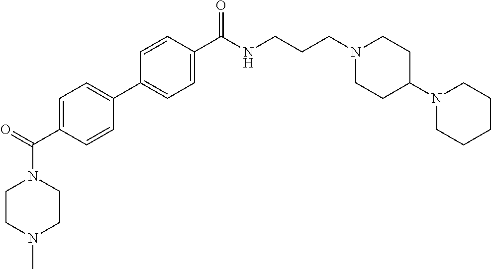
C1(C2=CC=C(C(=O)N3CCN(C)CC3)C=C2)=CC=C(C(NCCCN2CCC(N3CCCCC3)CC2)=O)C=C1
